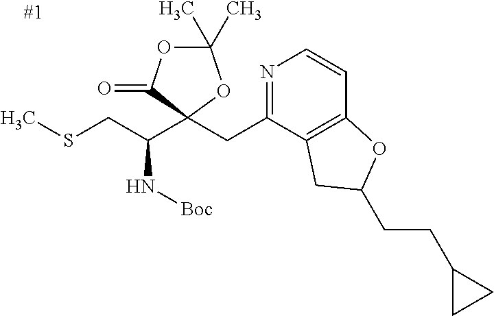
N1=C(CC2(C(CSC)N[Boc])OC(C)(C)OC2=O)C2=C(C=C1)OC(CCC1CC1)C2
